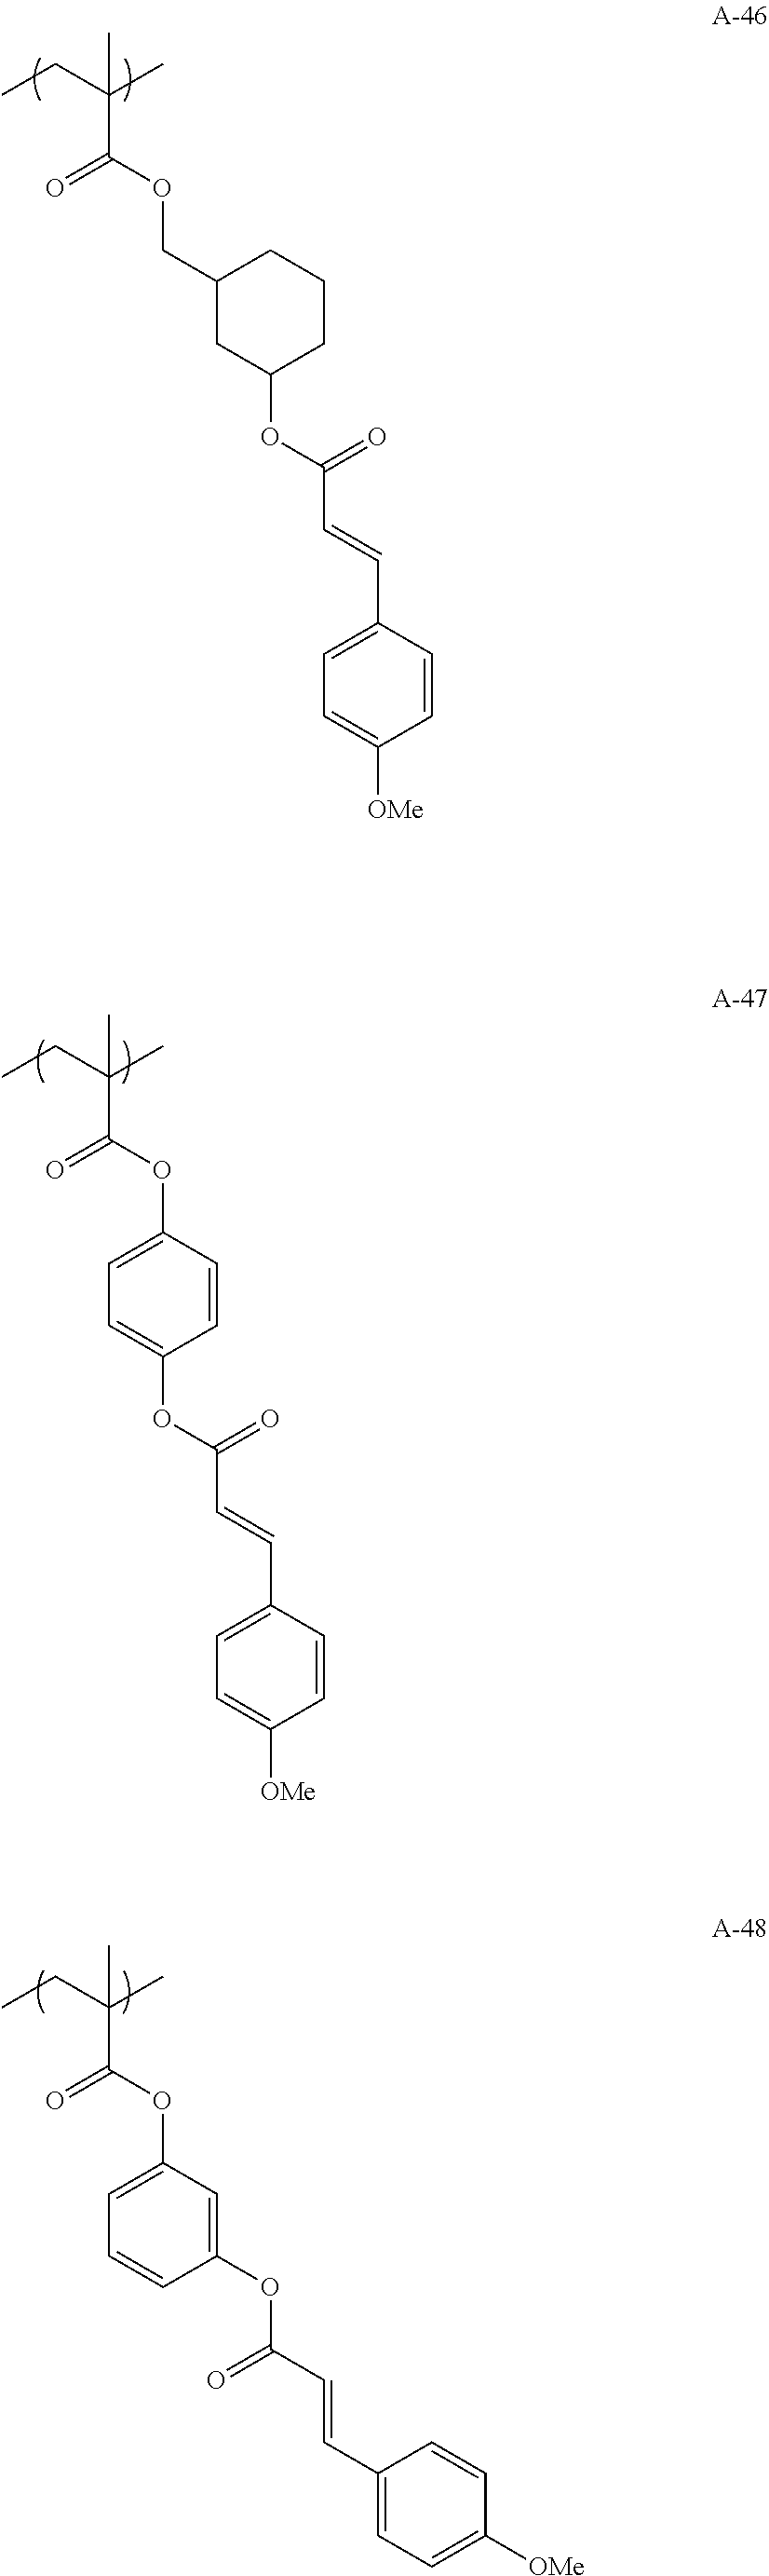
CCC(C)(C(OC1=CC=C(OC(=O)C=CC2=CC=C([OMe])C=C2)C=C1)=O)C.CCC(C)(C(OC1=CC=CC(OC(C=CC2=CC=C([OMe])C=C2)=O)=C1)=O)C.CCC(C)(C(OCC1CC(OC(C=CC2=CC=C([OMe])C=C2)=O)CCC1)=O)C
